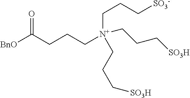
[BnO]C(CCC[N+](CCC[SO3-])(CCC[SO3H])CCC[SO3H])=O
